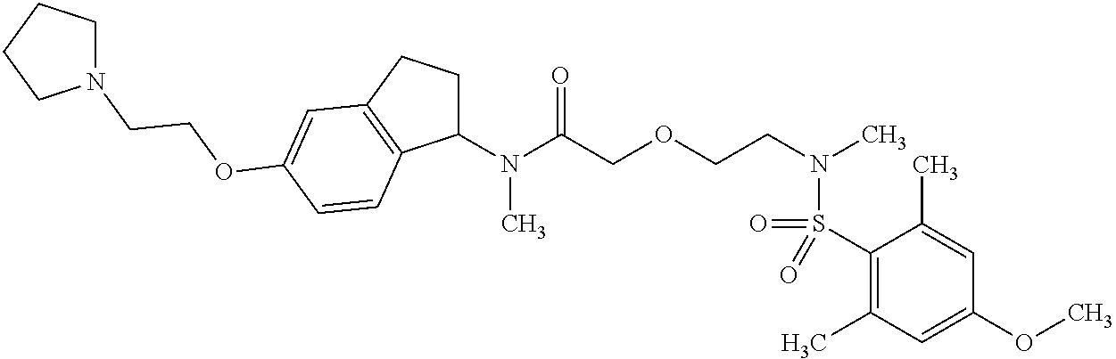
C1(S(=O)(N(CCOCC(N(C2CCC3=C2C=CC(OCCN2CCCC2)=C3)C)=O)C)=O)=C(C)C=C(OC)C=C1C
